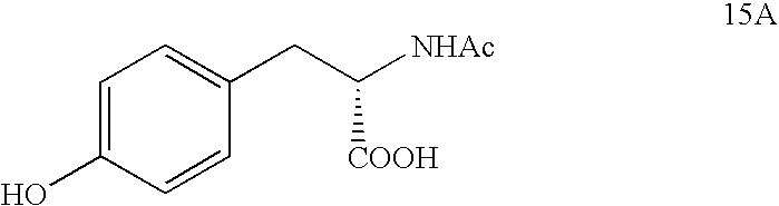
C1=C(O)C=CC(CC([NHAc])[COOH])=C1
